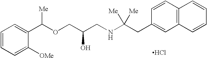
C1=CC=C([OMe])C(C(OCC(CNC(CC2=CC3=C(C=C2)C=CC=C3)([Me])[Me])O)[Me])=C1.Cl
